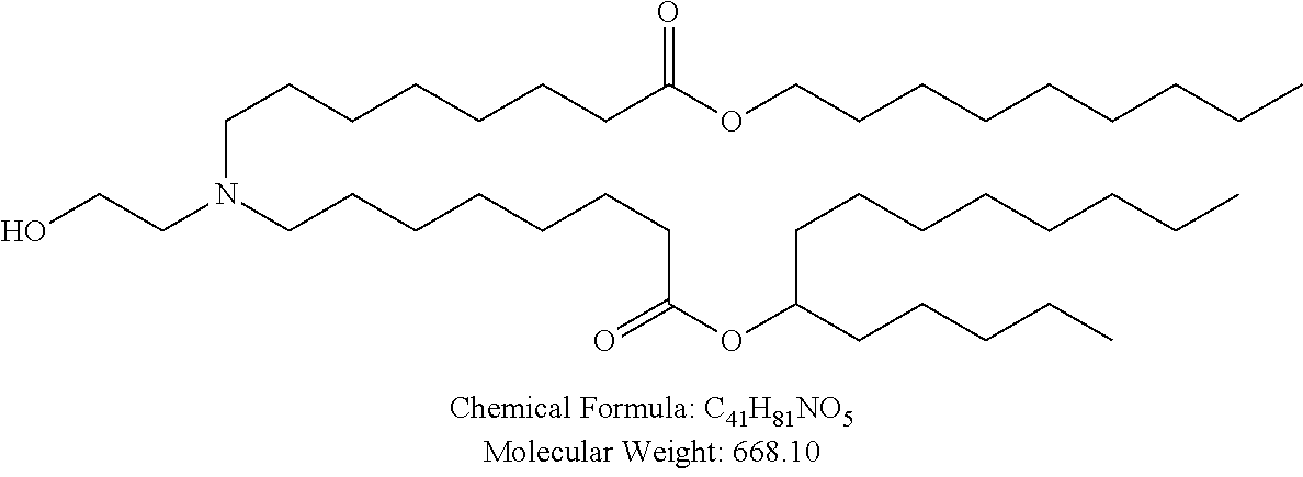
OCCN(CCCCCCCC(OC(CCCCC)CCCCCCCC)=O)CCCCCCCC(OCCCCCCCCC)=O
